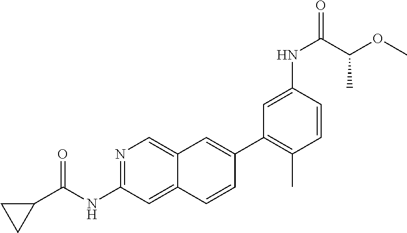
N1=C(NC(C2CC2)=O)C=C2C(=C1)C=C(C1=C(C)C=CC(NC(C(OC)C)=O)=C1)C=C2
